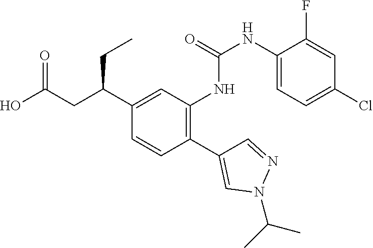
C1(C(CC(O)=O)CC)=CC(NC(=O)NC2=CC=C(Cl)C=C2F)=C(C2=CN(C(C)C)N=C2)C=C1
